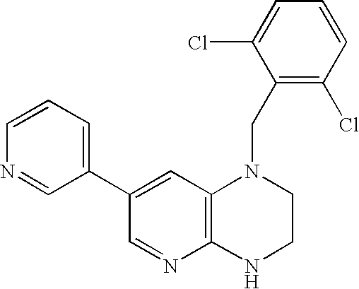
C12=C(NCCN1CC1=C(Cl)C=CC=C1Cl)N=CC(C1=CC=CN=C1)=C2
